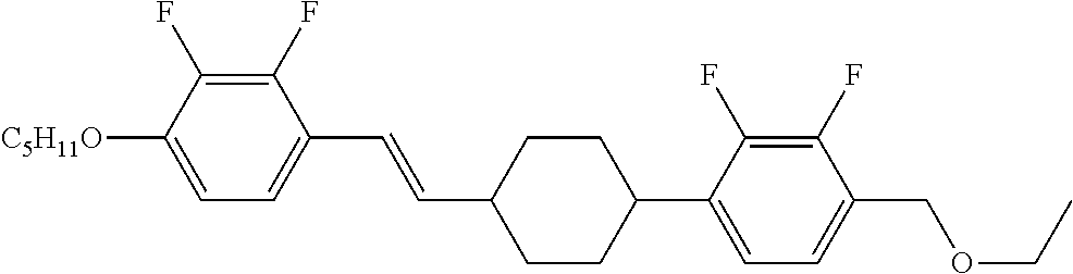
C1(F)=C(F)C([C5H11O])=CC=C1C=CC1CCC(C2=CC=C(COCC)C(F)=C2F)CC1
